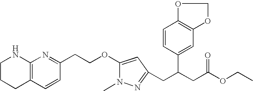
C1CCC2=C(N1)N=C(CCOC1=CC(CC(CC(OCC)=O)C3=CC4=C(OCO4)C=C3)=NN1C)C=C2
